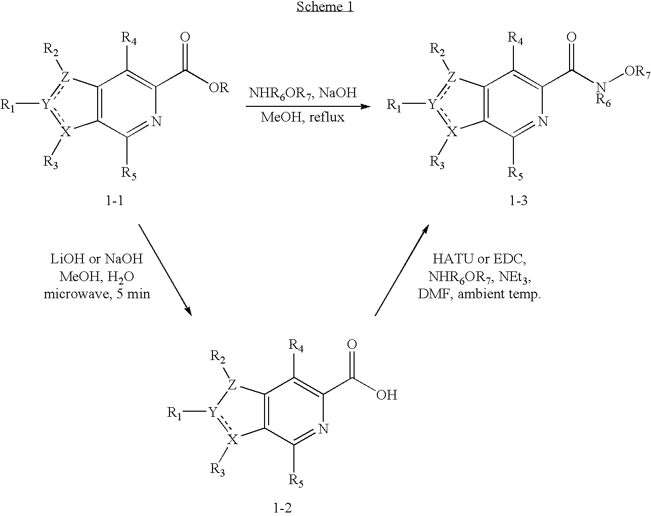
C12=C(C([R5])=NC(C([OR])=O)=C1[R4])[X]([R3]):[Y]([R1]):[Z]2[R2].C12=C(C([R5])=NC(C([NR6][OR7])=O)=C1[R4])[X]([R3]):[Y]([R1]):[Z]2[R2].C12=C(C([R5])=NC(C(O)=O)=C1[R4])[X]([R3]):[Y]([R1])[Z]2[R2]
